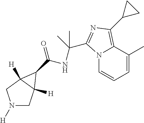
N1([H])CC2([H])C([H])(C1)C2C(=O)NC(C)(C)C1=NC(C2CC2)=C2C(C)=CC=CN21
